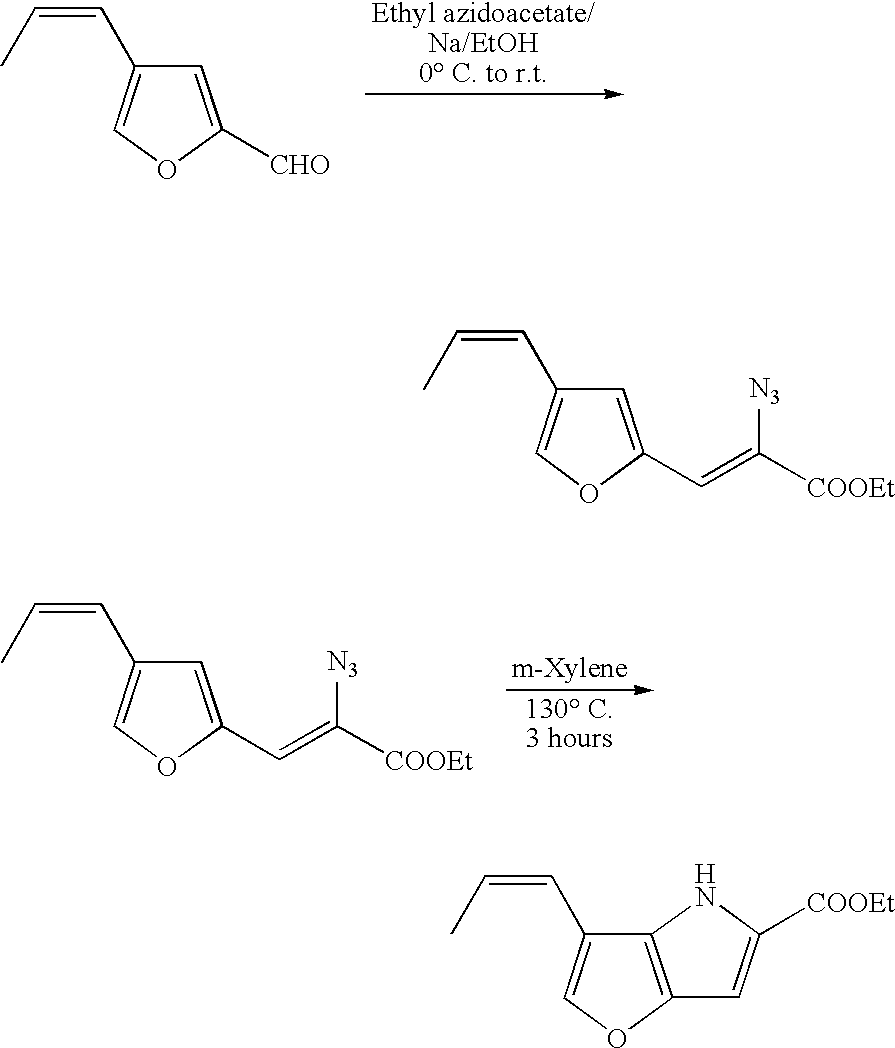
C1=C([CHO])OC=C1C=CC.C1=C(C=C([N3])[COOEt])OC=C1C=CC.C1=C(C=C([N3])[COOEt])OC=C1C=CC.C12=C(OC=C1C=CC)C=C([COOEt])N2
